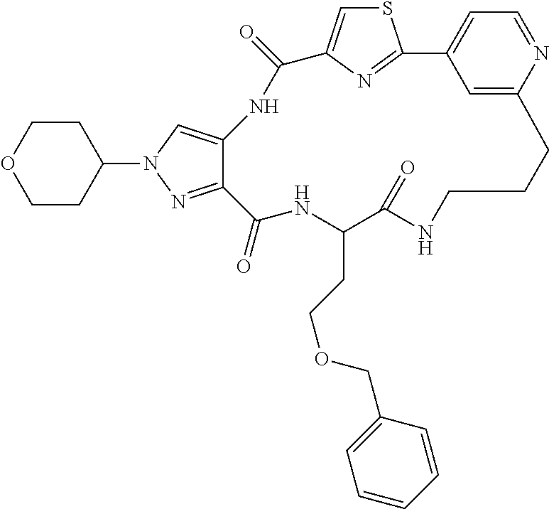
S1C=C2N=C1C1=CC=NC(=C1)CCCNC(=O)C(CCOCC1=CC=CC=C1)NC(=O)C1=NN(C3CCOCC3)C=C1NC2=O
